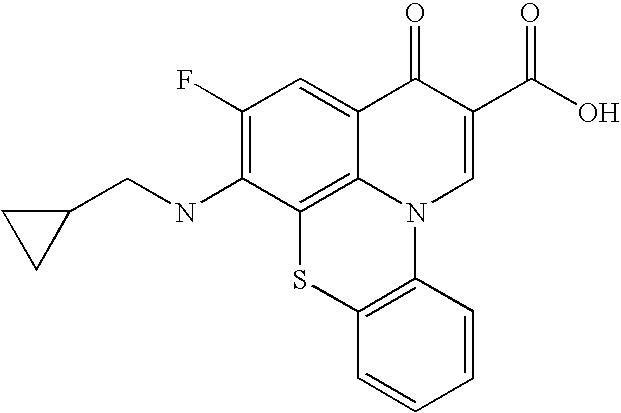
C1(F)=C(NCC2CC2)C2=C3C(=C1)C(=O)C(C(O)=O)=CN3C1=C(S2)C=CC=C1
